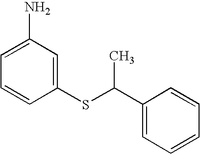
C1(C(SC2=CC(N)=CC=C2)C)=CC=CC=C1
